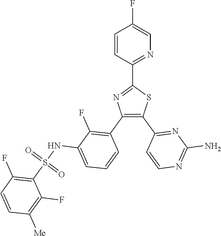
N1=C(C2=NC(C3=C(F)C(NS(C4=C(F)C=CC([Me])=C4F)(=O)=O)=CC=C3)=C(C3=NC(N)=NC=C3)S2)C=CC(F)=C1
